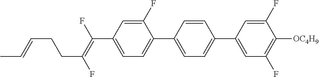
C1(F)=CC(C(=C(F)CCC=CC)F)=CC=C1C1=CC=C(C2=CC(F)=C([OC4H9])C(F)=C2)C=C1
